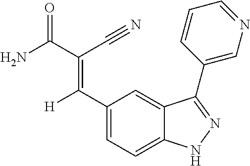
C1(C([H])=C(C(N)=O)C#N)=CC=C2C(=C1)C(C1=CN=CC=C1)=NN2
